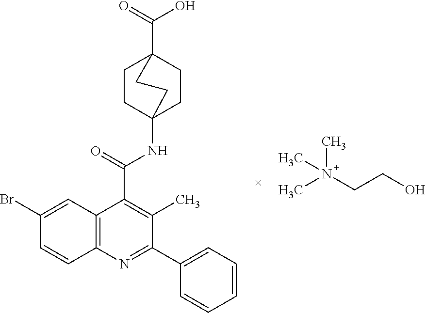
C1CC2(NC(C3=C(C)C(C4=CC=CC=C4)=NC4=C3C=C(Br)C=C4)=O)CCC1(C(=O)O)CC2.CN(CCO)(C)C
